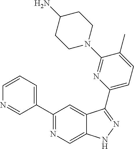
C1(C2=CC=CN=C2)=NC=C2C(=C1)C(C1=CC=C(C)C(N3CCC(N)CC3)=N1)=NN2
